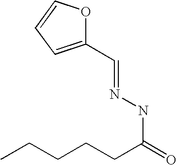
CCCCCC(=O)NN=CC1=CC=CO1
